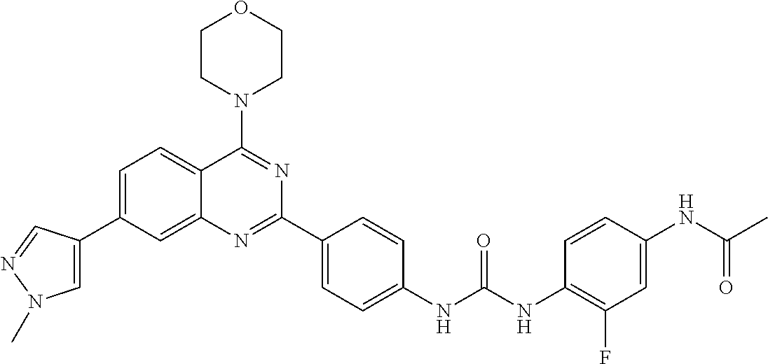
C1=C(C2=CN(C)N=C2)C=C2C(=C1)C(N1CCOCC1)=NC(C1=CC=C(NC(NC3=C(F)C=C(NC(C)=O)C=C3)=O)C=C1)=N2
